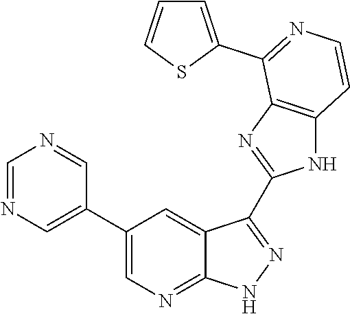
C1=NC=C(C2=CN=C3C(=C2)C(C2=NC4=C(N2)C=CN=C4C2=CC=CS2)=NN3)C=N1
